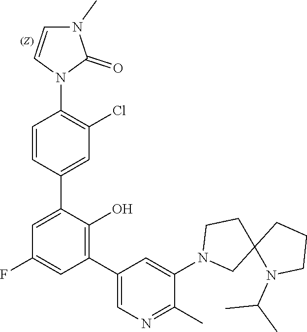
C1=CC(N2C(=O)N(C)C=C2)=C(Cl)C=C1C1=CC(F)=CC(C2=CN=C(C)C(N3CC4(CC3)N(C(C)C)CCC4)=C2)=C1O
